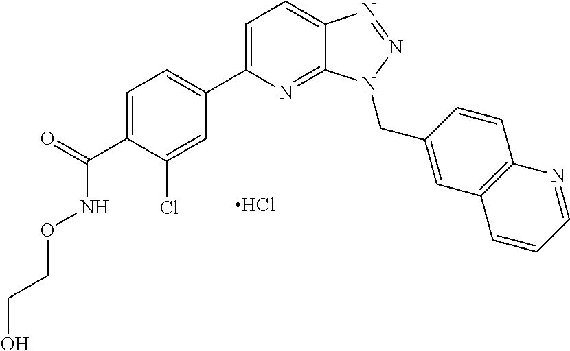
C1=C(C(=O)NOCCO)C(Cl)=CC(C2=CC=C3C(=N2)N(CC2=CC4=C(C=C2)N=CC=C4)N=N3)=C1.Cl
